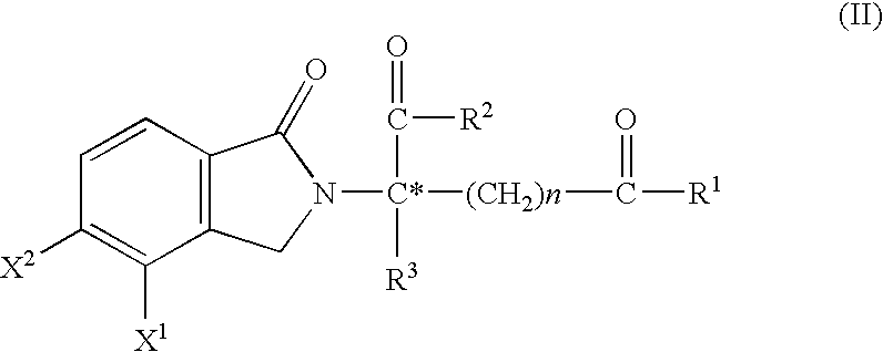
C12=C(C=CC([X2])=C1[X1])C(=O)N([C*](C([R2])=O)([R3])[(CH2)n]C([R1])=O)C2
